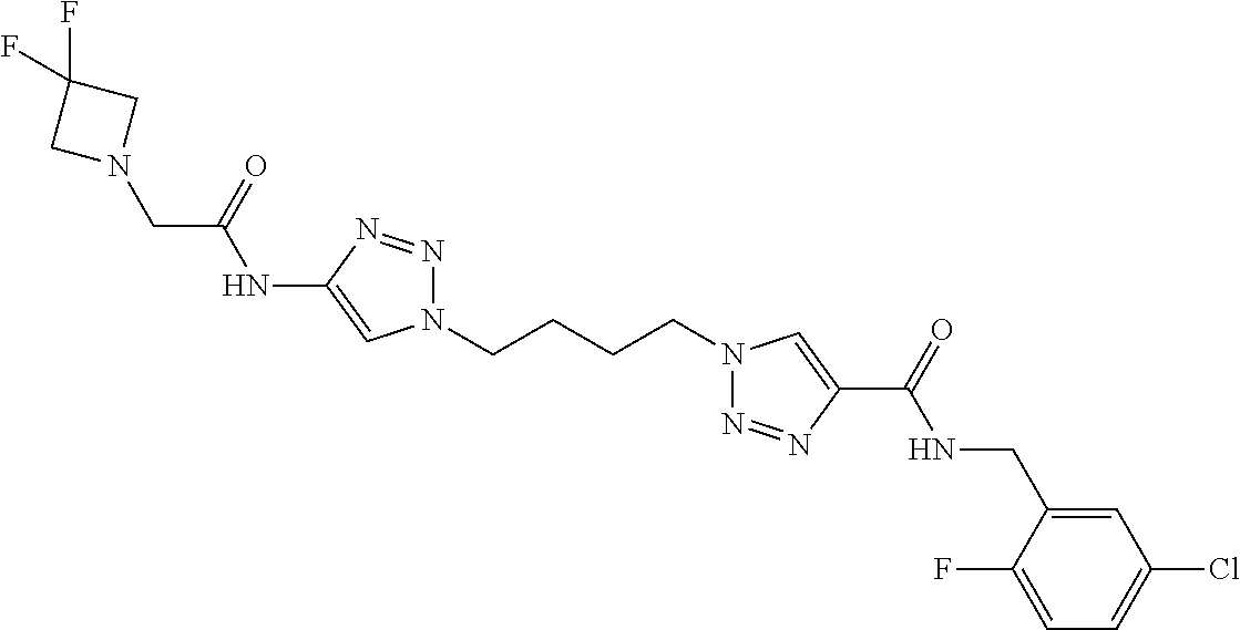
C1(NC(CN2CC(F)(F)C2)=O)=CN(CCCCN2N=NC(C(=O)NCC3=CC(Cl)=CC=C3F)=C2)N=N1
